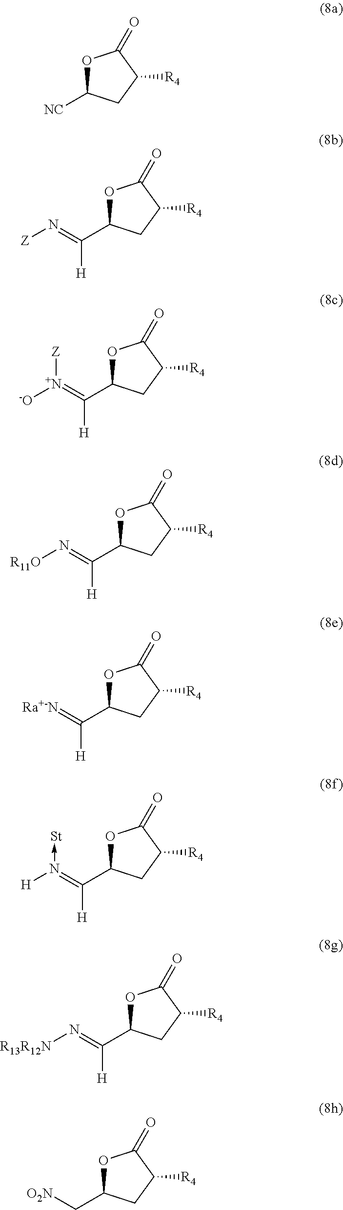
O1C([NC])CC([R4])C1=O.O1C(C(=N[Z])[H])CC([R4])C1=O.O1C(C(=[N+]([-O])[Z])[H])CC([R4])C1=O.O1C(C(=N[R11O])[H])CC([R4])C1=O.O1C(C(=[Ra+-N])[H])CC([R4])C1=O.O1C(C(=N([H])->[St])[H])CC([R4])C1=O.O1C(C(=N[R13R12N])[H])CC([R4])C1=O.O1C(C[O2N])CC([R4])C1=O
